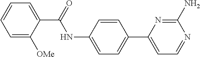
C1=C([OMe])C(C(=O)NC2=CC=C(C3=CC=NC(N)=N3)C=C2)=CC=C1
